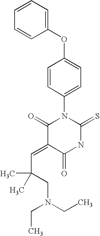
O=C1C(=CC(CN(CC)CC)(C)C)C(=O)N(C2=CC=C(OC3=CC=CC=C3)C=C2)C(=S)N1
